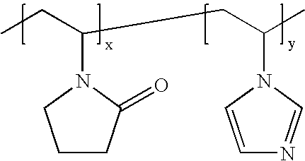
CCC(CC(C)N1C=CN=C1)N1CCCC1=O
